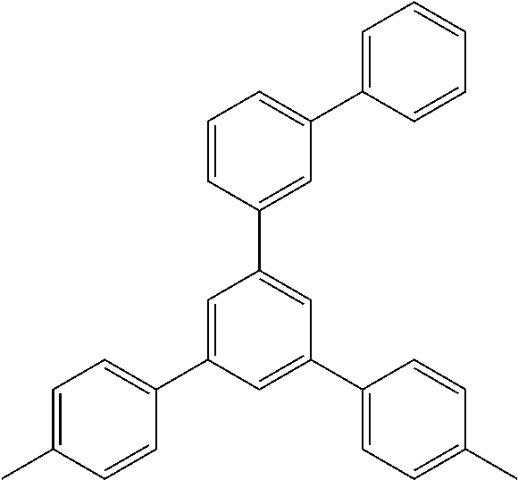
C1=C(C)C=CC(C2=CC(C3=CC(C4=CC=CC=C4)=CC=C3)=CC(C3=CC=C(C)C=C3)=C2)=C1
